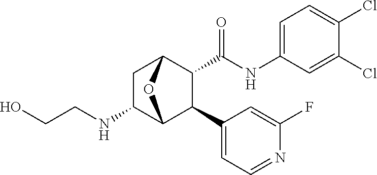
OCCNC1C2C(C3=CC=NC(F)=C3)C(C(NC3=CC=C(Cl)C(Cl)=C3)=O)C(C1)O2
